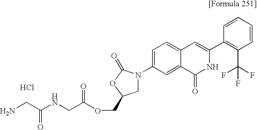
C(OCC1CN(C2=CC=C3C(=C2)C(=O)NC(C2=C(C(F)(F)F)C=CC=C2)=C3)C(=O)O1)(CNC(CN)=O)=O.Cl
